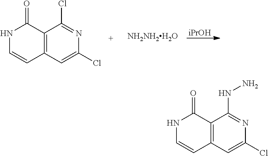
C12=C(C=C(Cl)N=C1Cl)C=CNC2=O.[NH2NH2H2O].[iPrOH].C12=C(C=C(Cl)N=C1NN)C=CNC2=O
